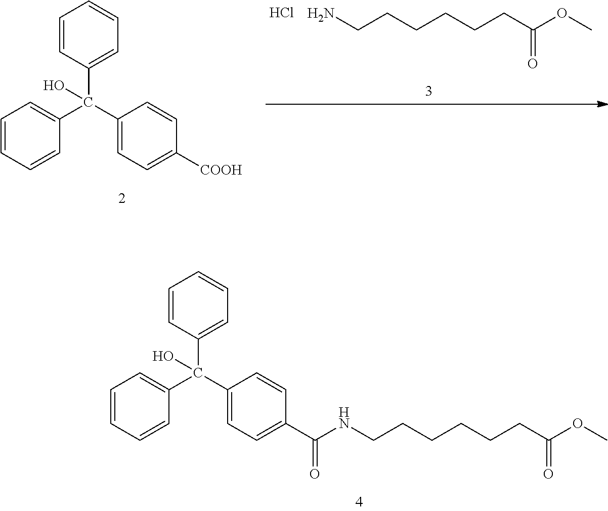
C1=CC(C(C2=CC=C([COOH])C=C2)(C2=CC=CC=C2)O)=CC=C1.NCCCCCCC(OC)=O.Cl.C1=CC(C(C2=CC=C(C(NCCCCCCC(OC)=O)=O)C=C2)(C2=CC=CC=C2)O)=CC=C1
